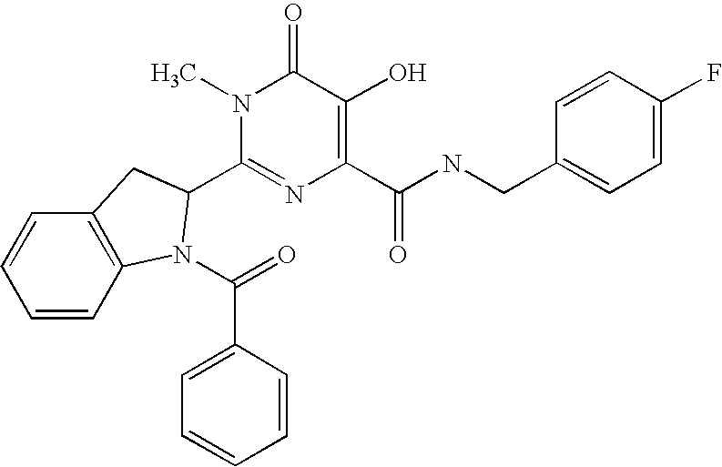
C1=CC2=C(C=C1)CC(C1=NC(C(NCC3=CC=C(F)C=C3)=O)=C(O)C(=O)N1C)N2C(=O)C1=CC=CC=C1
